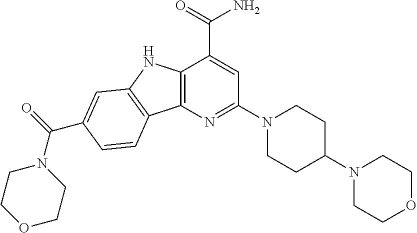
C12=C(N=C(N3CCC(N4CCOCC4)CC3)C=C1C(N)=O)C1=C(N2)C=C(C(N2CCOCC2)=O)C=C1
